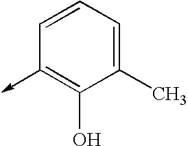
C1(C)=CC=CC(->C)=C1O
